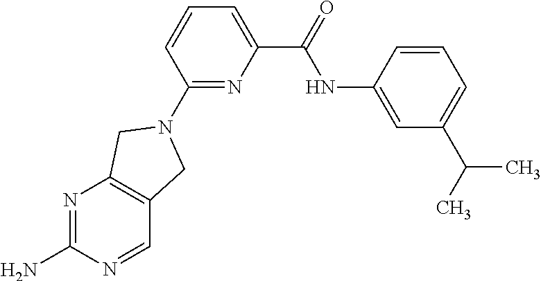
N1=C(N)N=CC2=C1CN(C1=NC(C(NC3=CC(C(C)C)=CC=C3)=O)=CC=C1)C2
